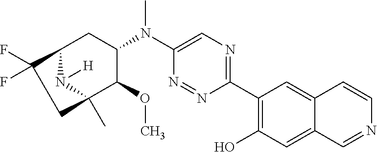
C1(C2=C(O)C=C3C(=C2)C=CN=C3)=NC=C(N(C2CC3N([H])C(C)(C2OC)CC3(F)F)C)N=N1
